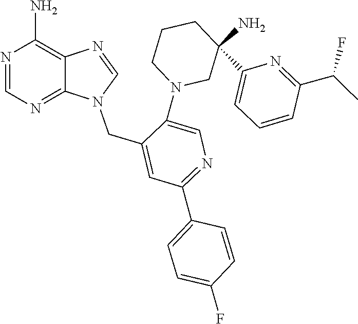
C1(C(C)F)=NC(C2(N)CN(C3=CN=C(C4=CC=C(F)C=C4)C=C3CN3C=NC4=C(N)N=CN=C34)CCC2)=CC=C1
